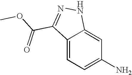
C12=CC=C(N)C=C1NN=C2C(OC)=O
